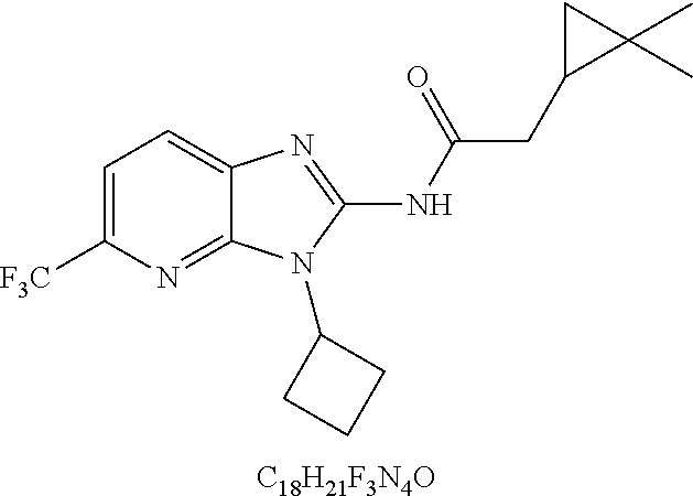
[C18H21F3N4O].C1=C([F3C])N=C2C(=C1)N=C(NC(CC1C(C)(C)C1)=O)N2C1CCC1
